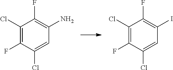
ClC1=C(F)C(Cl)=CC(N)=C1F.ClC1=C(F)C(Cl)=CC(I)=C1F
